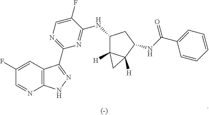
C1(F)=CC2=C(N=C1)NN=C2C1=NC=C(F)C(NC2C3([H])C([H])(C(NC(=O)C4=CC=CC=C4)C2)C3)=N1
